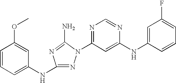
N1=C(NC2=CC=CC(OC)=C2)N=C(N)N1C1=NC=NC(NC2=CC(F)=CC=C2)=C1
